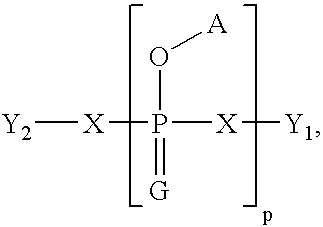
[X](P(=[G])([X][Y1])O[A])[Y2]
